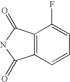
C12=C(C(=O)NC1=O)C(F)=CC=C2
